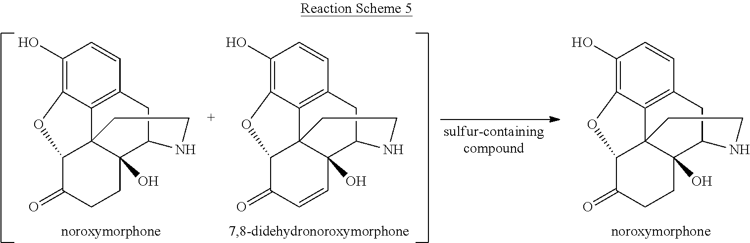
C1(O)=C2C3=C(C=C1)CC1C4(O)C3(C(C(=O)CC4)O2)CCN1.C1(O)=C2C3=C(C=C1)CC1C4(O)C3(C(C(=O)C=C4)O2)CCN1.C1(O)=C2C3=C(C=C1)CC1C4(O)C3(C(C(=O)CC4)O2)CCN1
